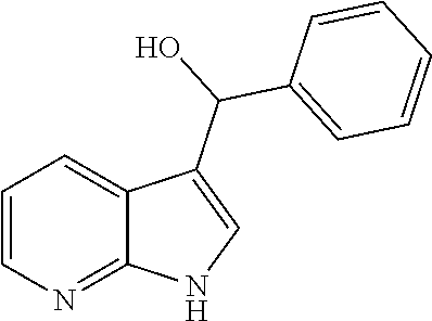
C1=CN=C2C(=C1)C(C(C1=CC=CC=C1)O)=CN2
